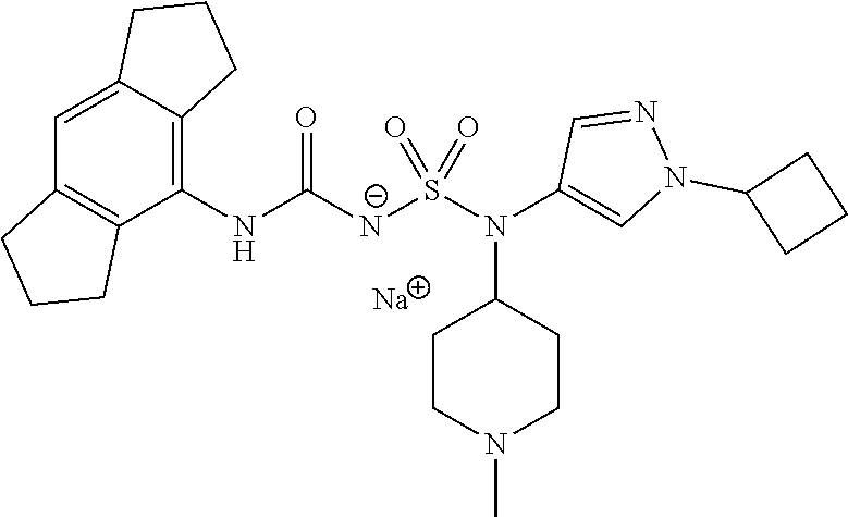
C1(NC(=O)[N-]S(N(C2=CN(C3CCC3)N=C2)C2CCN(C)CC2)(=O)=O)=C2C(=CC3=C1CCC3)CCC2.[Na]
